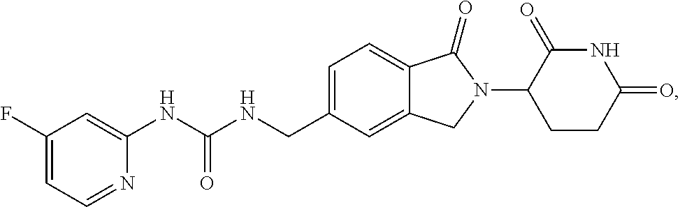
C1=C(CNC(NC2=CC(F)=CC=N2)=O)C=C2C(=C1)C(=O)N(C1CCC(=O)NC1=O)C2
